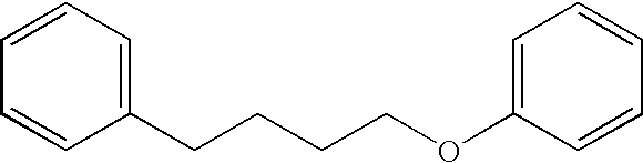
C1=CC=CC(CCCCOC2=CC=CC=C2)=C1
